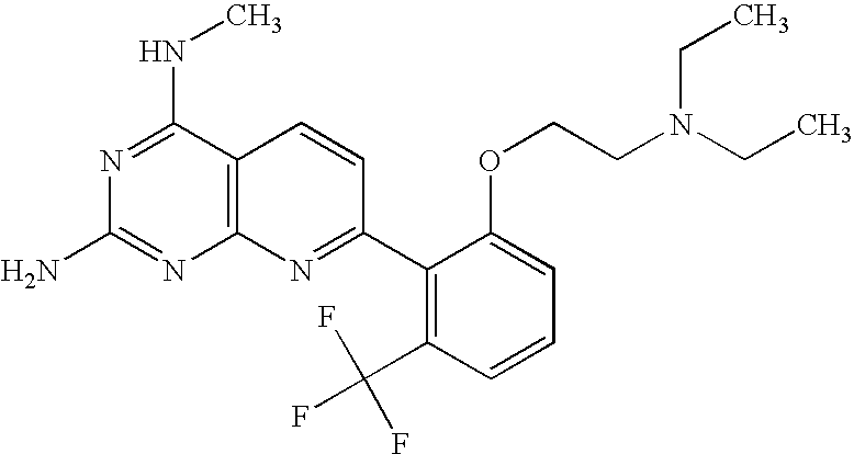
C12=C(C(NC)=NC(N)=N1)C=CC(C1=C(C(F)(F)F)C=CC=C1OCCN(CC)CC)=N2
